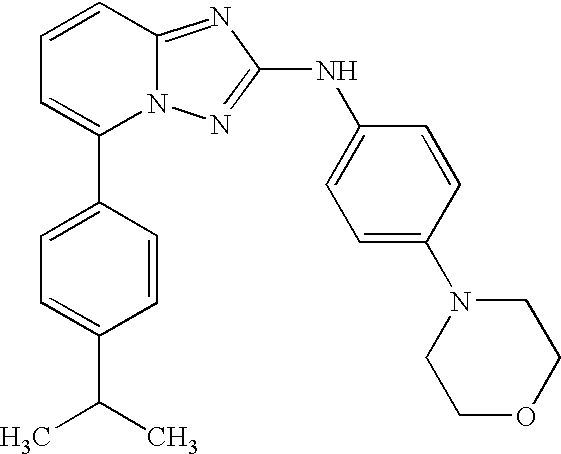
C1(C2=CC=CC3=NC(NC4=CC=C(N5CCOCC5)C=C4)=NN23)=CC=C(C(C)C)C=C1
